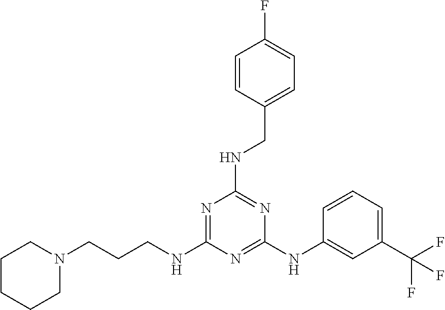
N1=C(NCCCN2CCCCC2)N=C(NC2=CC(C(F)(F)F)=CC=C2)N=C1NCC1=CC=C(F)C=C1
